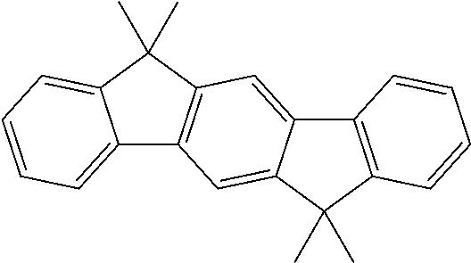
C12=CC=CC=C1C(C)(C)C1=C2C=C2C(=C1)C1=C(C2(C)C)C=CC=C1
